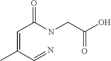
C(=C(C=N)C)C(=O)NCC(O)=O
